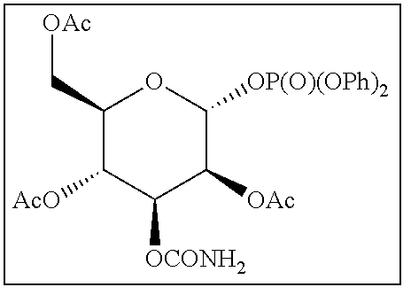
[OAc]CC1C([AcO])C([OCONH2])C([OAc])C([OP(O)(OPh)2])O1
